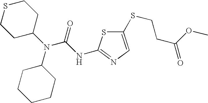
C1CC(N(C2CCCCC2)C(NC2=NC=C(SCCC(OC)=O)S2)=O)CCS1
